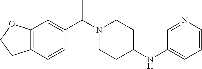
C12=C(C=CC(C(N3CCC(NC4=CC=CN=C4)CC3)C)=C1)CCO2
